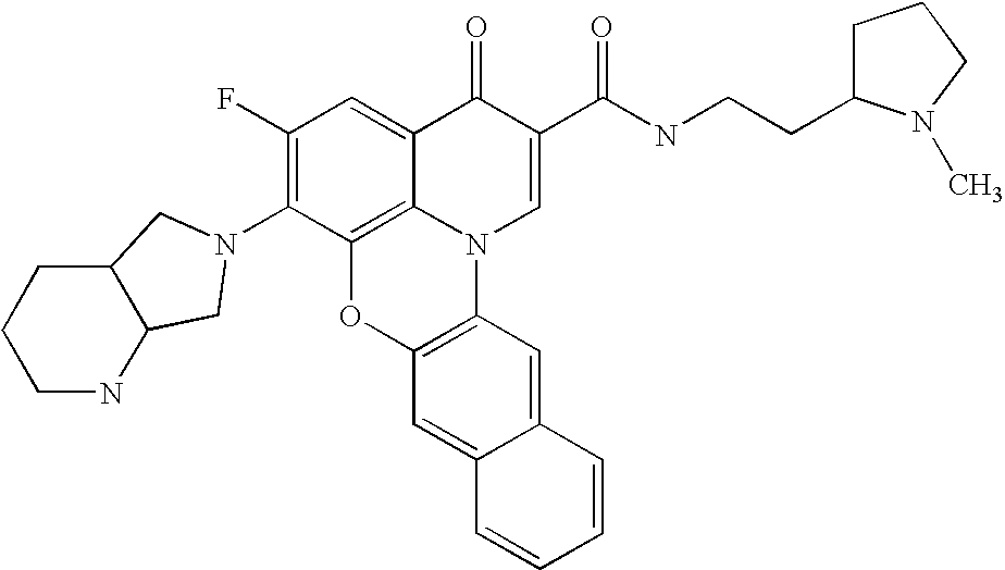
C1(F)=C(N2CC3C(CCCN3)C2)C2=C3C(=C1)C(=O)C(C(NCCC1CCCN1C)=O)=CN3C1=C(O2)C=C2C(=C1)C=CC=C2
